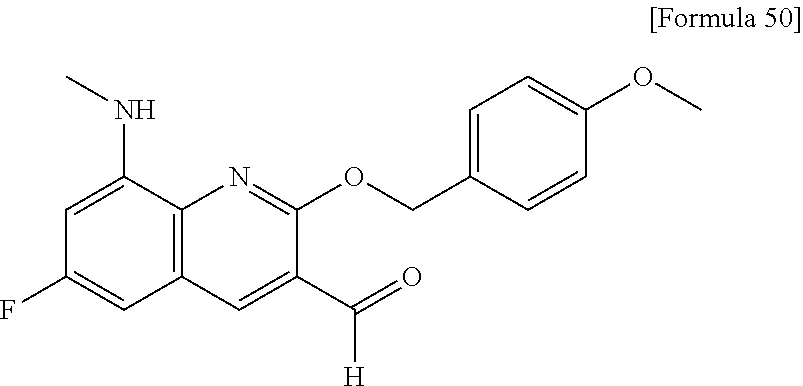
C1=C(NC)C2=C(C=C1F)C=C(C(=O)[H])C(OCC1=CC=C(OC)C=C1)=N2
